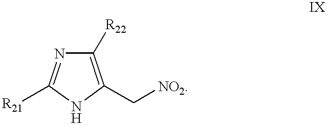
C1([R22])=C(C[NO2])NC([R21])=N1
